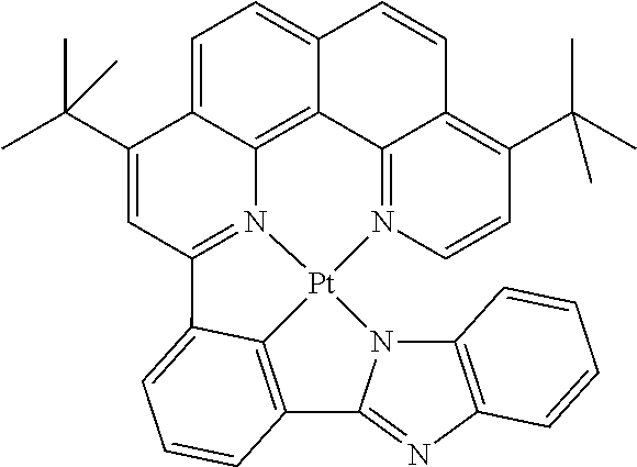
C1=C2C3=C4C(=C1)C=CC1=C(C(C)(C)C)C=CN(=C41)[Pt]14N3=C(C=C2C(C)(C)C)C2=CC=CC(=C12)C1=NC2=C(N14)C=CC=C2
